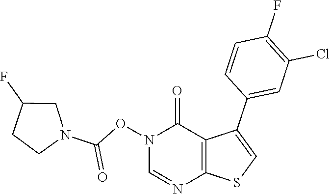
C1=NC2=C(C(=O)N1OC(N1CC(F)CC1)=O)C(C1=CC(Cl)=C(F)C=C1)=CS2
